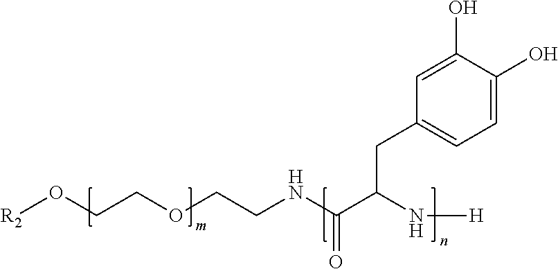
C(C(N[H])CC1=CC=C(O)C(O)=C1)(=O)NCCOCCO[R2]
